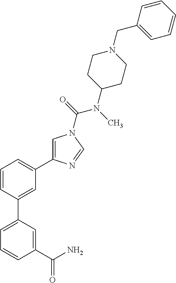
C1=C(C2=CC(C3=CN(C(=O)N(C)C4CCN(CC5=CC=CC=C5)CC4)C=N3)=CC=C2)C=C(C(N)=O)C=C1
